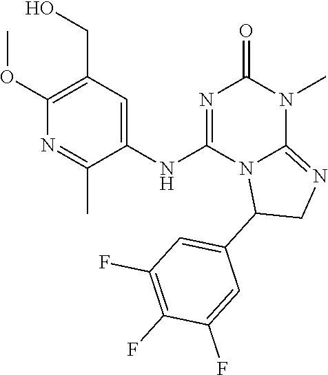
C1(OC)=C(CO)C=C(NC2=NC(=O)N(C)C3=NCC(C4=CC(F)=C(F)C(F)=C4)N23)C(C)=N1
